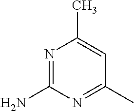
N1=C(N)N=C(C)C=C1C
